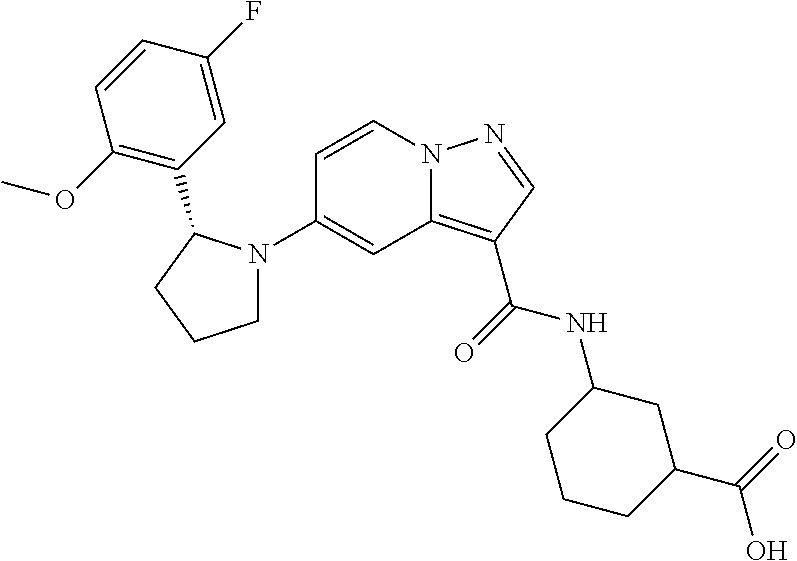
C1(N2CCCC2C2=C(OC)C=CC(F)=C2)=CC2=C(C(=O)NC3CCCC(C(=O)O)C3)C=NN2C=C1
